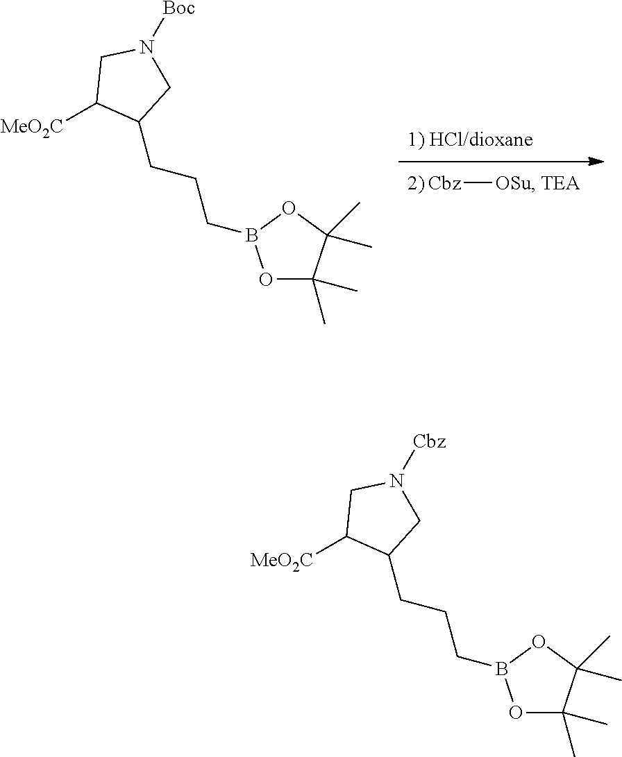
[Cbz][OSu].C(CCB1OC(C)(C)C(C)(C)O1)C1C([MeO2C])CN([Boc])C1.C(CCB1OC(C)(C)C(C)(C)O1)C1C([MeO2C])CN([Cbz])C1
